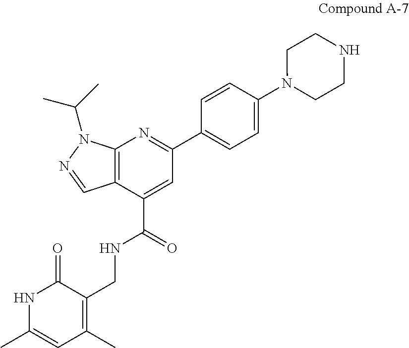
C12=C(C=NN1C(C)C)C(C(=O)NCC1=C(C)C=C(C)NC1=O)=CC(C1=CC=C(N3CCNCC3)C=C1)=N2
